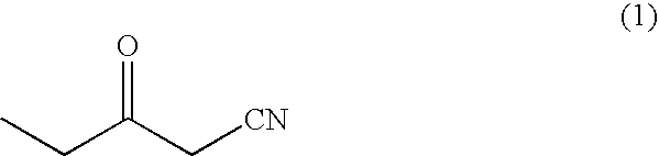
CCC(C[CN])=O
